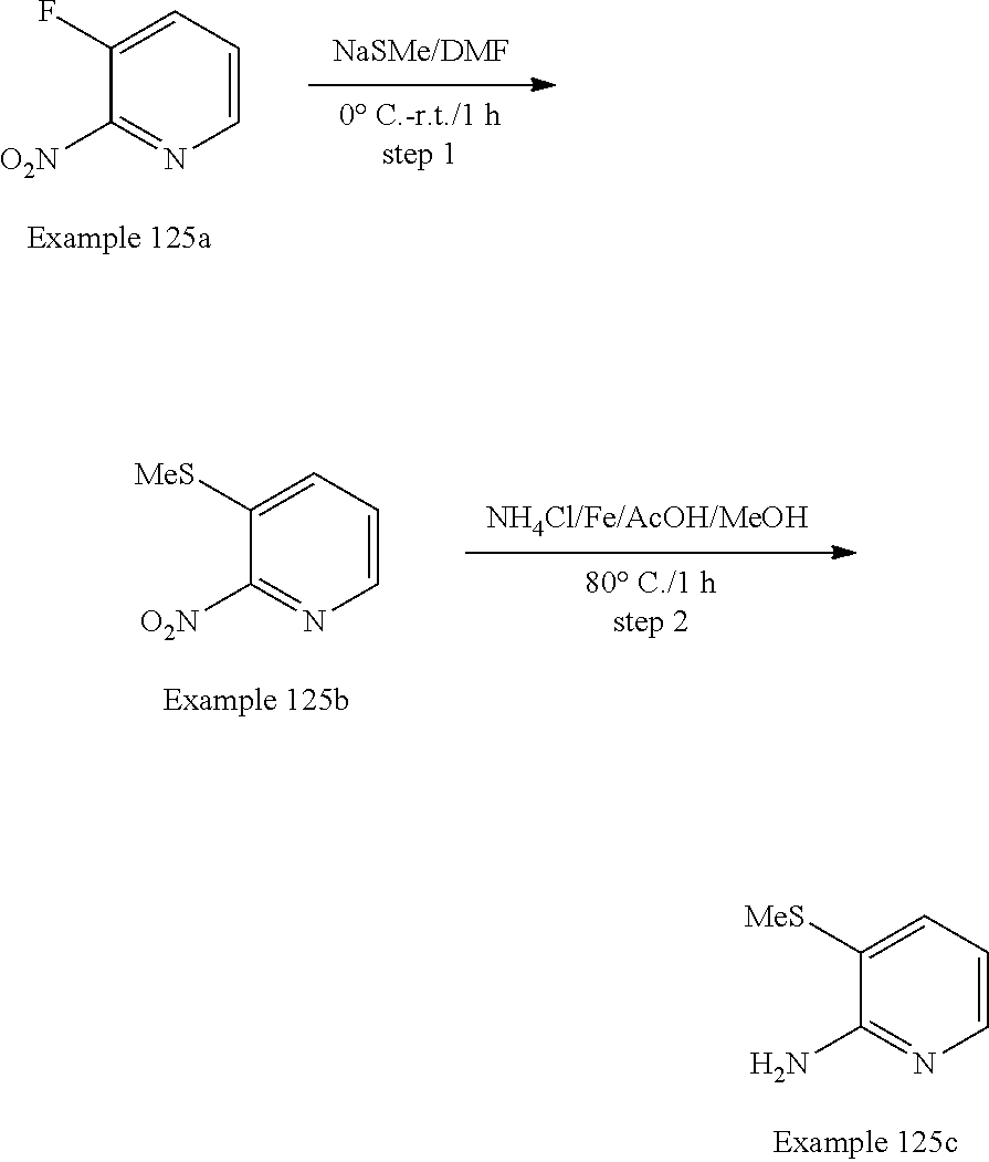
C1([O2N])=NC=CC=C1F.C1([O2N])=NC=CC=C1[MeS].C1(N)=NC=CC=C1[MeS]
